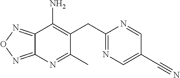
C12=NON=C1N=C(C)C(CC1=NC=C(C#N)C=N1)=C2N
